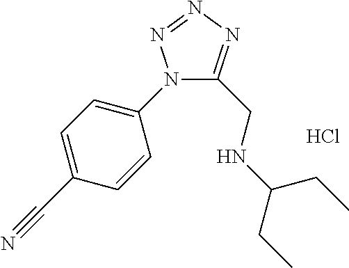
N1(C2=CC=C(C#N)C=C2)C(CNC(CC)CC)=NN=N1.Cl
